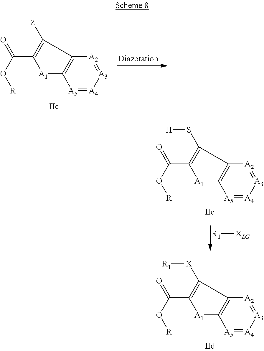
[R]OC(C1=C(S[H])C2=C([A1]1)[A5]=[A4][A3]=[A2]2)=O.[R1][XLG].[R]OC(C1=C([X][R1])C2=C([A1]1)[A5]=[A4][A3]=[A2]2)=O.[R]OC(C1=C([Z])C2=C([A1]1)[A5]=[A4][A3]=[A2]2)=O
